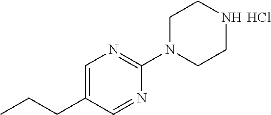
C1(N2CCNCC2)=NC=C(CCC)C=N1.Cl
